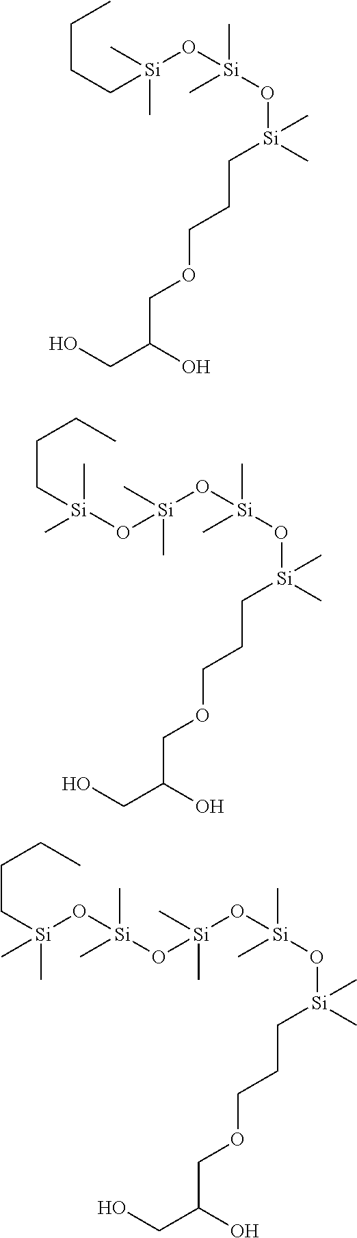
CCCC[Si](O[Si](O[Si](C)(CCCOCC(CO)O)C)(C)C)(C)C.O([Si](O[Si](O[Si](C)(CCCOCC(CO)O)C)(C)C)(C)C)[Si](C)(C)CCCC.CCCC[Si](O[Si](C)(C)O[Si](O[Si](O[Si](C)(CCCOCC(CO)O)C)(C)C)(C)C)(C)C
